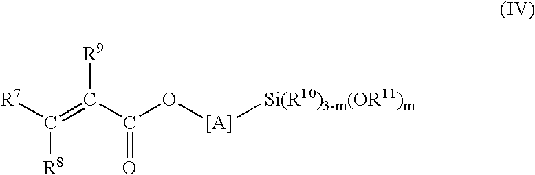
C(=C(C(=O)O[[A]][Si(R10)3-m(OR11)m])[R9])([R7])[R8]
